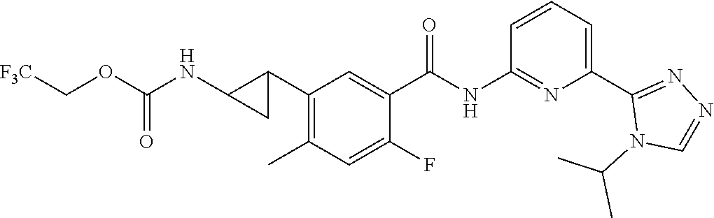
C1(C2C(NC(OC[F3C])=O)C2)=C(C)C=C(F)C(C(NC2=NC(C3=NN=CN3C(C)C)=CC=C2)=O)=C1
